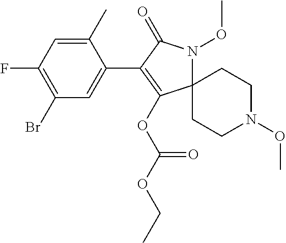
C12(N(OC)C(=O)C(C3=CC(Br)=C(F)C=C3C)=C1OC(OCC)=O)CCN(OC)CC2
